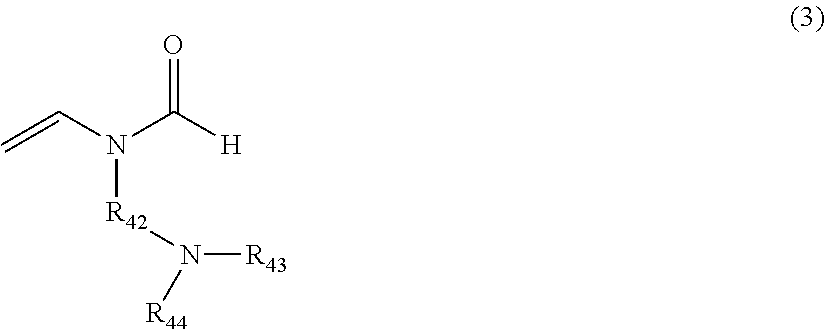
O=C([H])N(C=C)[R42]N([R44])[R43]
